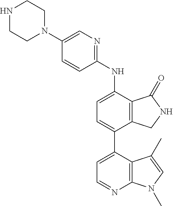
C1(N2CCNCC2)=CN=C(NC2=CC=C(C3=CC=NC4=C3C(C)=CN4C)C3=C2C(=O)NC3)C=C1
